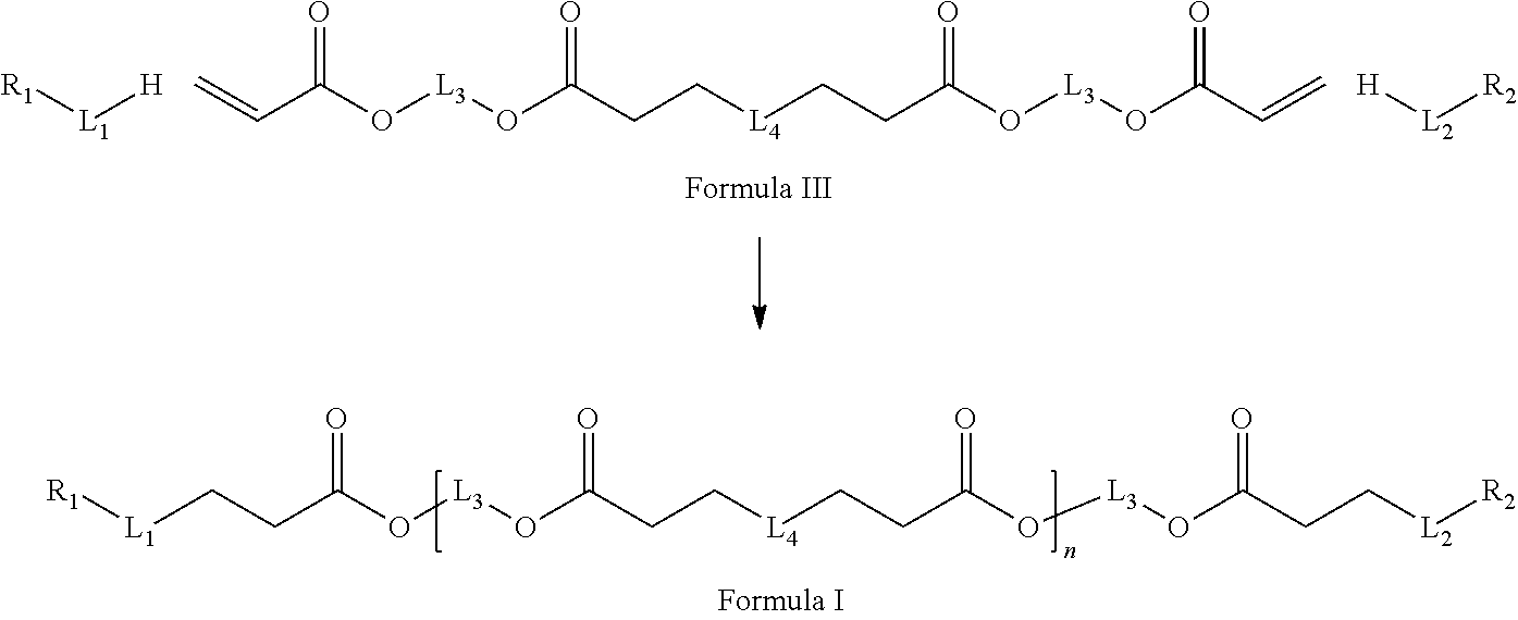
[R1][L1][H].C=CC(=O)O[L3]OC(=O)CC[L4]CCC(=O)O[L3]OC(=O)C=C.[H][L2][R2].C(CC(=O)O[L3]OC(=O)CC[L4]CCC(=O)O[L3]OC(=O)CC[L2][R2])[L1][R1]
